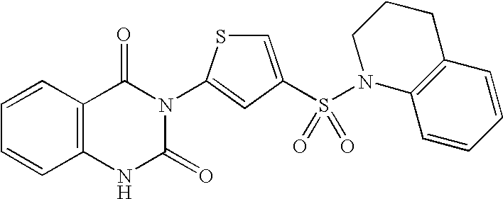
C12=C(C=CC=C1)C(=O)N(C1=CC(S(=O)(N3C4=C(CCC3)C=CC=C4)=O)=CS1)C(=O)N2
